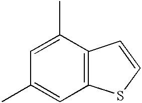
C12=C(C(C)=CC(C)=C1)C=CS2
